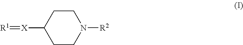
C1CN([R2])CCC1[X]=[R1]
